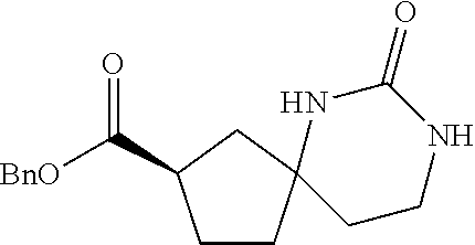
C1CC2(CC1C([BnO])=O)CCNC(=O)N2
